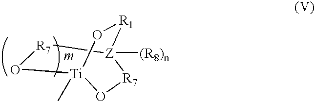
O1[R7][Z]2([(R8)n])[R1]O[Ti]1(C)O[R7]2
